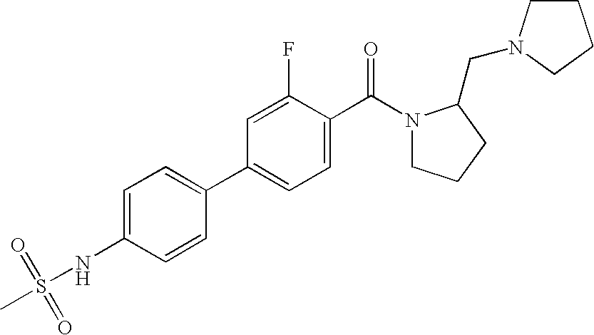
C1=C(NS(=O)(=O)C)C=CC(C2=CC=C(C(N3CCCC3CN3CCCC3)=O)C(F)=C2)=C1
